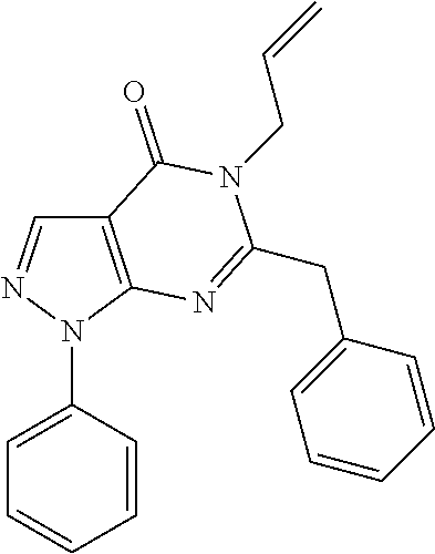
C12=C(N(C3=CC=CC=C3)N=C1)N=C(CC1=CC=CC=C1)N(CC=C)C2=O
